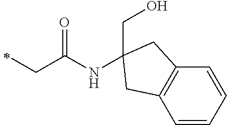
N(C(CC)=O)C1(CO)CC2=C(C=CC=C2)C1
